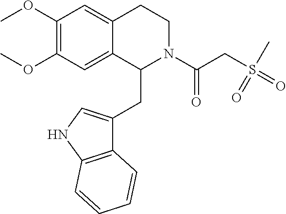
COC1=C(OC)C=C2C(=C1)C(CC1=CNC3=C1C=CC=C3)N(C(CS(=O)(=O)C)=O)CC2
